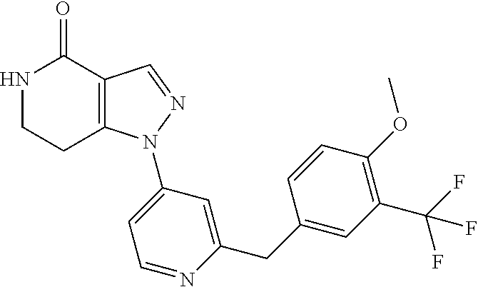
C12=C(C=NN1C1=CC=NC(CC3=CC(C(F)(F)F)=C(OC)C=C3)=C1)C(=O)NCC2
